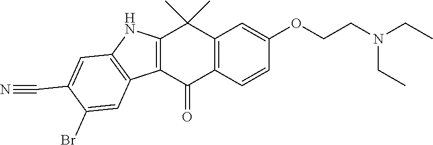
C12=C(C=CC(OCCN(CC)CC)=C1)C(=O)C1=C(C2(C)C)NC2=C1C=C(Br)C(C#N)=C2
